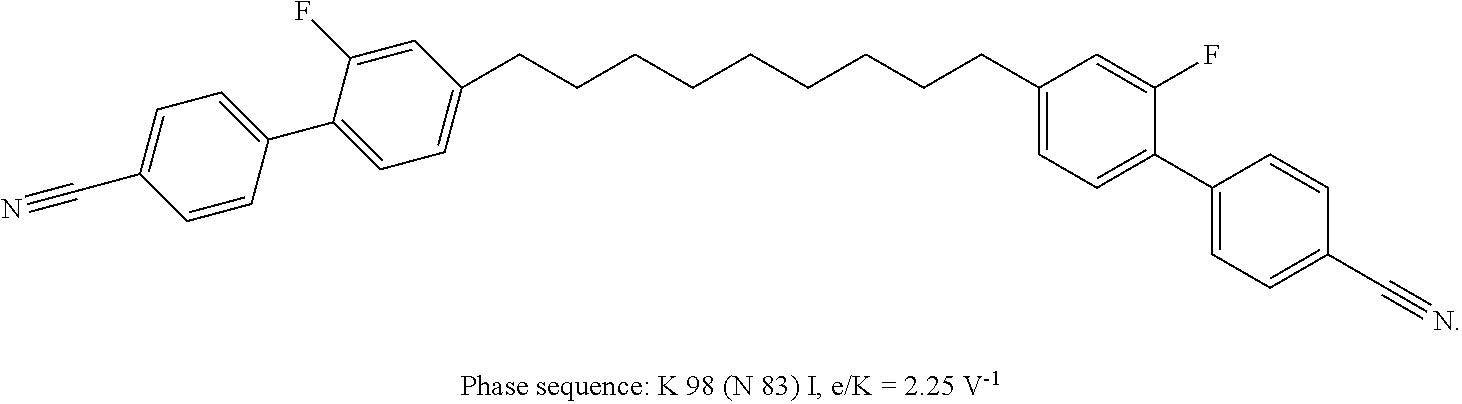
C1=CC(C2=CC=C(CCCCCCCCCC3=CC=C(C4=CC=C(C#N)C=C4)C(F)=C3)C=C2F)=CC=C1C#N
